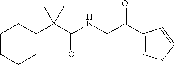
C1CCCC(C(C(=O)NCC(C2=CSC=C2)=O)(C)C)C1
